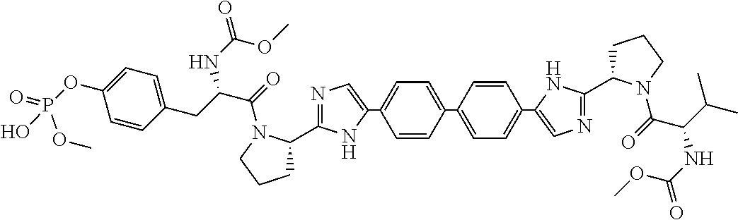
C1=CC(C2=CC=C(C3=CN=C(C4CCCN4C(=O)C(CC4=CC=C(OP(=O)(O)OC)C=C4)NC(=O)OC)N3)C=C2)=CC=C1C1=CN=C(C2CCCN2C(=O)C(C(C)C)NC(OC)=O)N1
